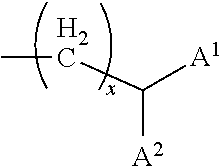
CCC([A2])[A1]
